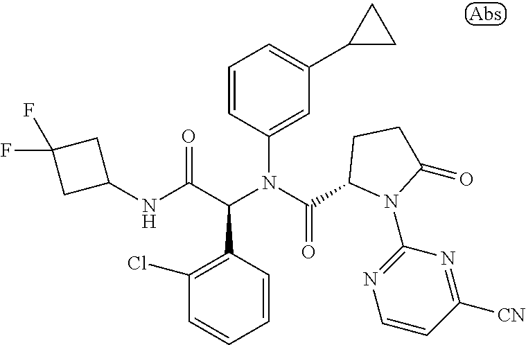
C1=CC(C(C(NC2CC(F)(F)C2)=O)N(C(=O)C2N(C3=NC=CC([CN])=N3)C(=O)CC2)C2=CC(C3CC3)=CC=C2)=C(Cl)C=C1
